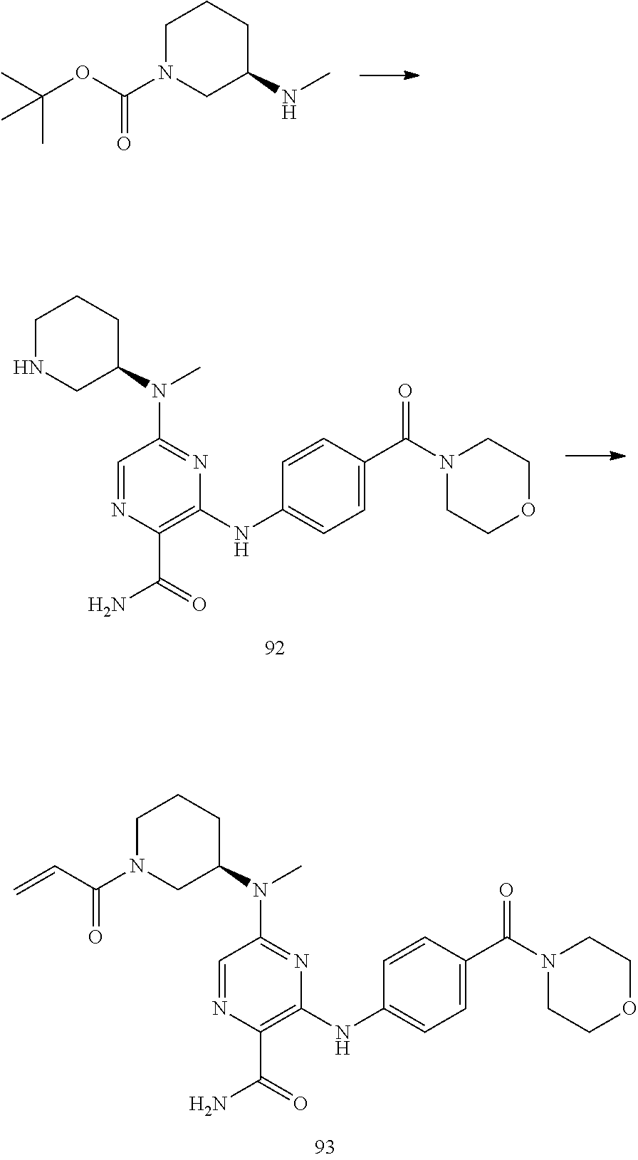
C1=NC(C(=O)N)=C(NC2=CC=C(C(N3CCOCC3)=O)C=C2)N=C1N(C1CCCN(C(C=C)=O)C1)C.C1=NC(C(=O)N)=C(NC2=CC=C(C(N3CCOCC3)=O)C=C2)N=C1N(C1CCCNC1)C.N(C1CCCN(C(OC(C)(C)C)=O)C1)C
